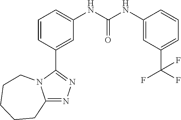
C1=CC(NC(NC2=CC=CC(C3=NN=C4N3CCCCC4)=C2)=O)=CC(C(F)(F)F)=C1
